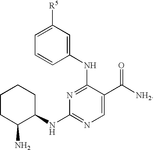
C1(NC2=NC(NC3CCCCC3N)=NC=C2C([NH2])=O)=CC([R5])=CC=C1
